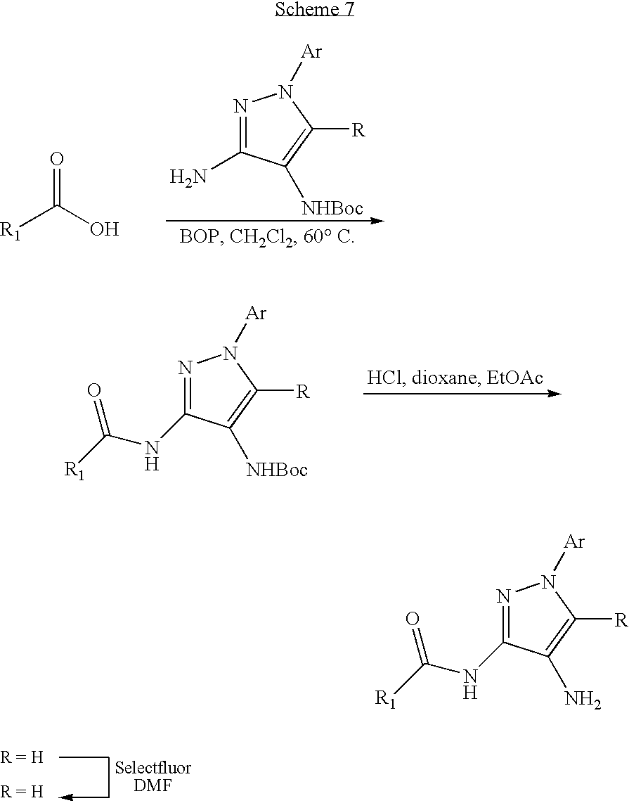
N1=C(N)C([NHBoc])=C([R])N1[Ar].O=C(O)[R1].N1=C(NC(=O)[R1])C([NHBoc])=C([R])N1[Ar].N1=C(NC(=O)[R1])C(N)=C([R])N1[Ar]
